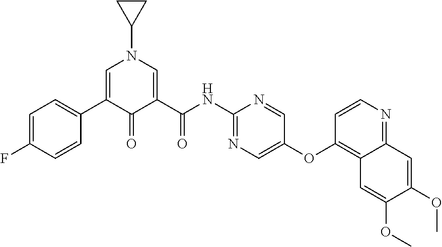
C1=C(F)C=CC(C2=CN(C3CC3)C=C(C(NC3=NC=C(OC4=C5C(=NC=C4)C=C(OC)C(OC)=C5)C=N3)=O)C2=O)=C1
